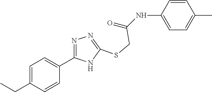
C1=C(NC(=O)CSC2=NN=C(C3=CC=C(CC)C=C3)N2)C=CC(C)=C1
